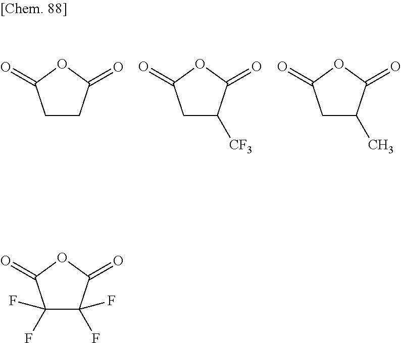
C1(F)(F)C(F)(F)C(=O)OC1=O.C1C([CF3])C(=O)OC1=O.C1CC(=O)OC1=O.C1C(C)C(=O)OC1=O
